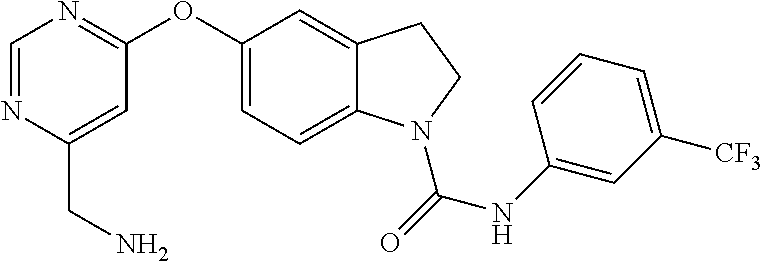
O(C1=CC=C2C(=C1)CCN2C(=O)NC1=CC([CF3])=CC=C1)C1=NC=NC(CN)=C1
